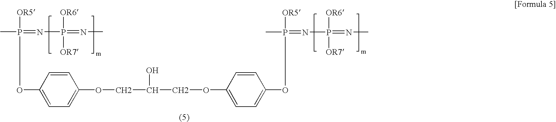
P(=NC)([OR6])([OR7])N=P([OR5])(OC1=CC=C(OCC(O)COC2=CC=C(OP(=NP(=NC)([OR6])[OR7])([OR5])C)C=C2)C=C1)C
